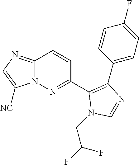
C1(C2=NN3C(=NC=C3[NC])C=C2)=C(C2=CC=C(F)C=C2)N=CN1CC(F)F
